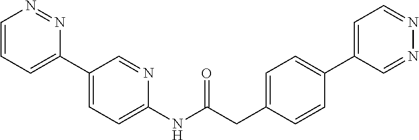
C1(NC(CC2=CC=C(C3=CC=NN=C3)C=C2)=O)=CC=C(C2=CC=CN=N2)C=N1
